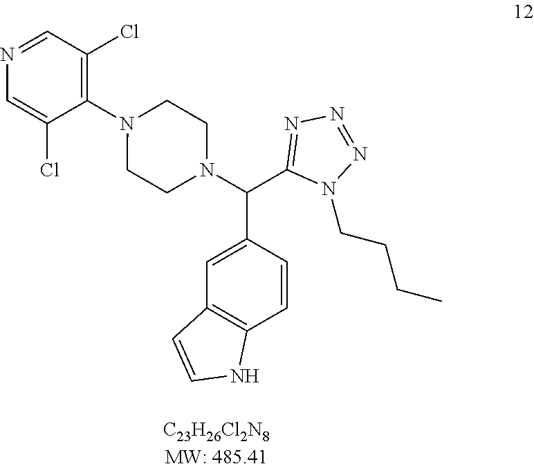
N1=CC(Cl)=C(N2CCN(C(C3=NN=NN3CCCC)C3=CC4=C(C=C3)NC=C4)CC2)C(Cl)=C1
